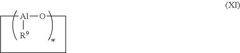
[Al]1([R9])CCCCO1
